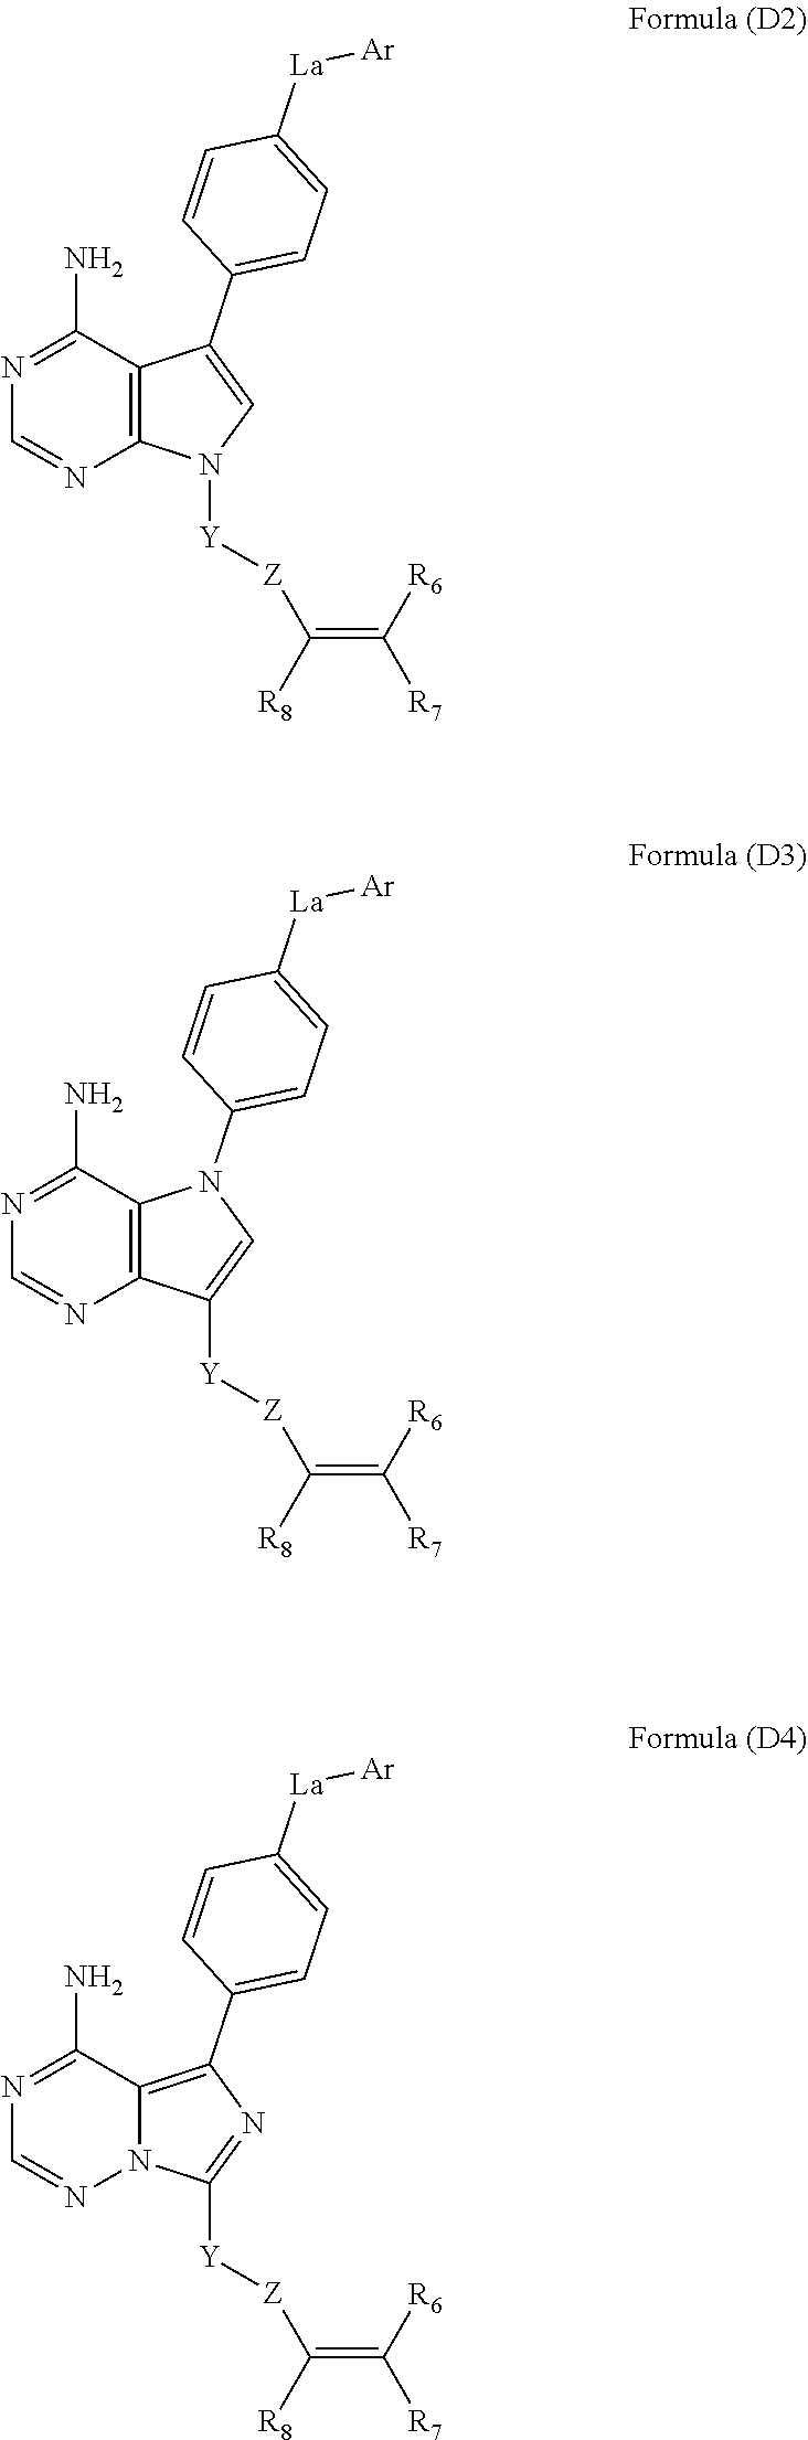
C12=C(C(N)=NC=N1)C(C1=CC=C([La][Ar])C=C1)=CN2[Y][Z]C(=C([R6])[R7])[R8].C12=C(C(N)=NC=N1)N(C1=CC=C([La][Ar])C=C1)C=C2[Y][Z]C(=C([R6])[R7])[R8].N12C(=C(C3=CC=C([La][Ar])C=C3)N=C1[Y][Z]C(=C([R6])[R7])[R8])C(N)=NC=N2
